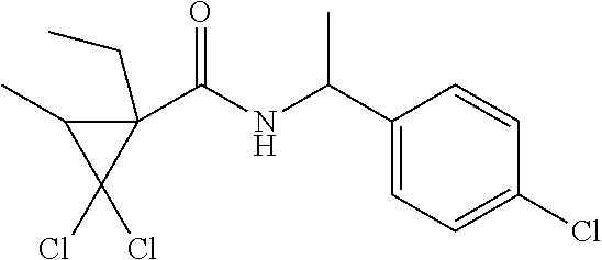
C1(C(NC(C2(CC)C(C)C2(Cl)Cl)=O)C)=CC=C(Cl)C=C1
